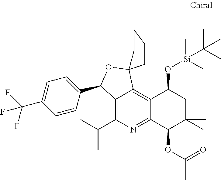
C12=C(C(C)C)N=C3C(=C1C1(OC2C2=CC=C(C(F)(F)F)C=C2)CCCC1)C(O[Si](C)(C)C(C)(C)C)CC(C)(C)C3OC(C)=O
